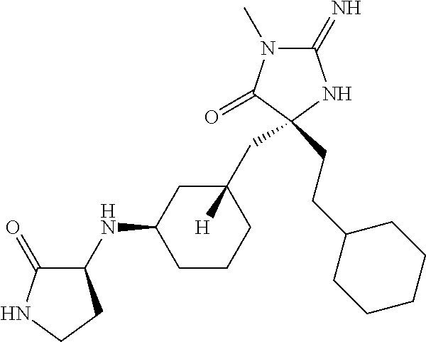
C1(=N)N(C)C(=O)C(CC2([H])CC(NC3C(=O)NCC3)CCC2)(CCC2CCCCC2)N1
